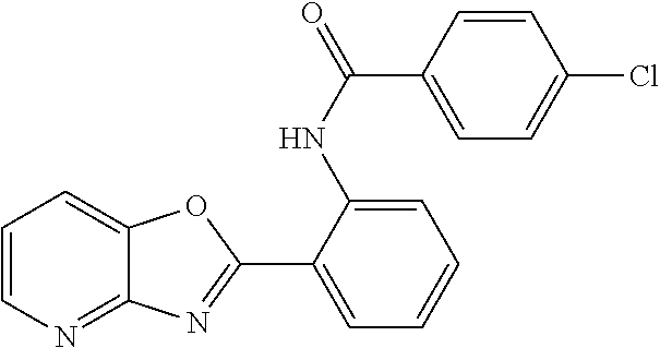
C1(C2=NC3=NC=CC=C3O2)=CC=CC=C1NC(C1=CC=C(Cl)C=C1)=O
